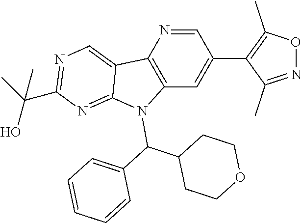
C1=NC2=C(C=C1C1=C(C)ON=C1C)N(C(C1=CC=CC=C1)C1CCOCC1)C1=NC(C(C)(O)C)=NC=C21
